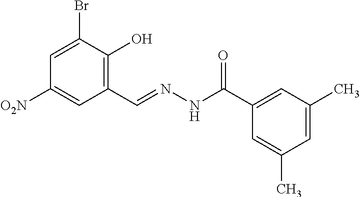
C1=C(Br)C(O)=C(C=NNC(C2=CC(C)=CC(C)=C2)=O)C=C1[O2N]
